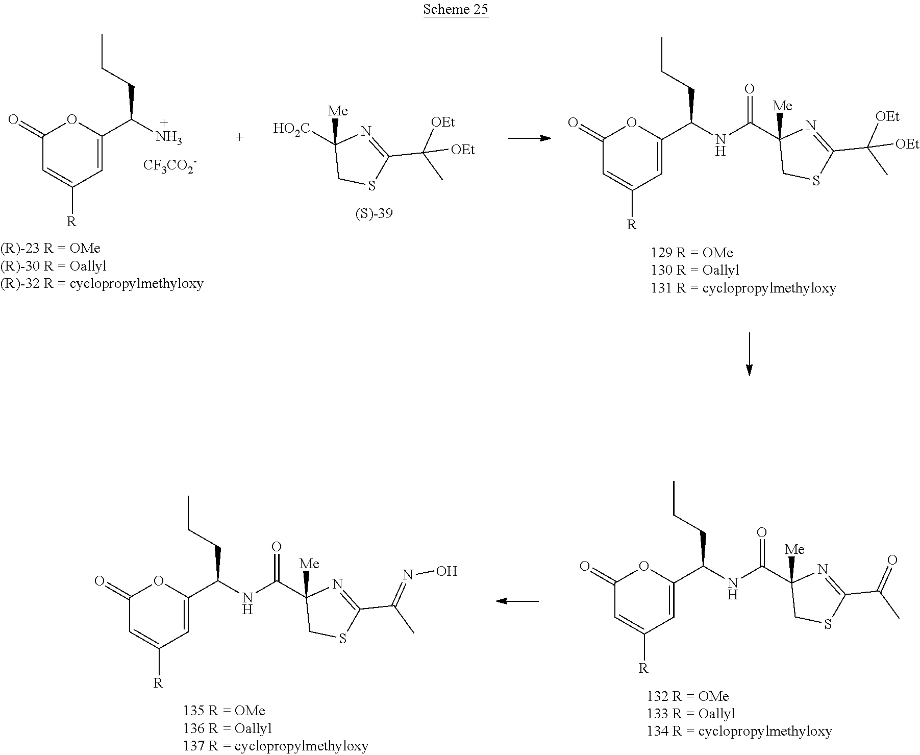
C1(=O)C=C([R])C=C(C(CCC)N)O1.[CF3CO2-].[HO2C]C1([Me])CSC(C(C)([OEt])[OEt])=N1.C1(=O)C=C([R])C=C(C(CCC)NC(C2([Me])CSC(C(C)([OEt])[OEt])=N2)=O)O1.C1(=O)C=C([R])C=C(C(CCC)NC(C2([Me])CSC(C(C)=O)=N2)=O)O1.C1(=O)C=C([R])C=C(C(CCC)NC(C2([Me])CSC(C(C)=NO)=N2)=O)O1
